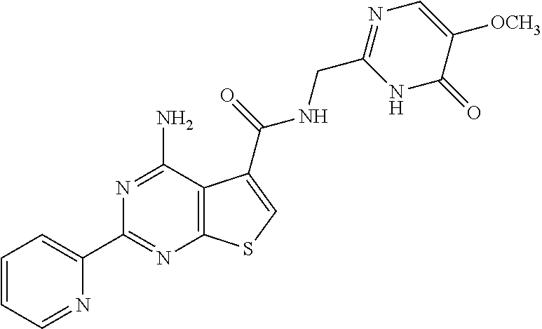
C1=CC=NC(C2=NC3=C(C(N)=N2)C(C(=O)NCC2=NC=C([OCH3])C(=O)N2)=CS3)=C1
